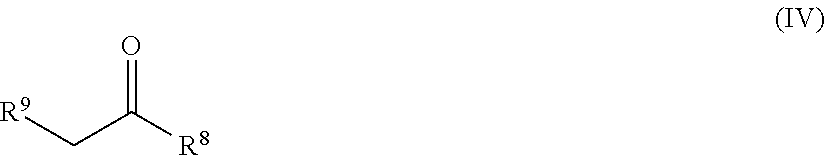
C(C([R8])=O)[R9]
